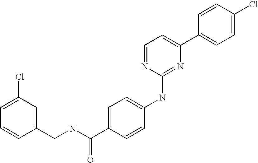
C1=CC(C2=CC=NC(NC3=CC=C(C(NCC4=CC(Cl)=CC=C4)=O)C=C3)=N2)=CC=C1Cl
